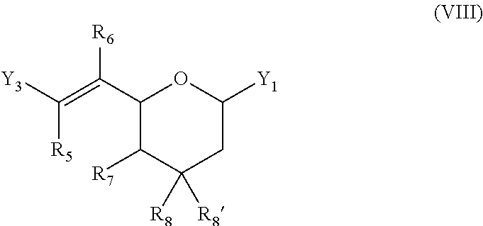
C1(C([R6])=C([R5])[Y3])C([R7])C([R8])([R8])CC([Y1])O1
